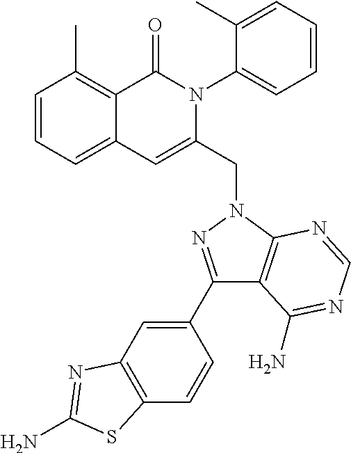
C1=CC=C2C(=C1C)C(=O)N(C1=CC=CC=C1C)C(CN1C3=C(C(C4=CC5=C(C=C4)SC(N)=N5)=N1)C(N)=NC=N3)=C2
